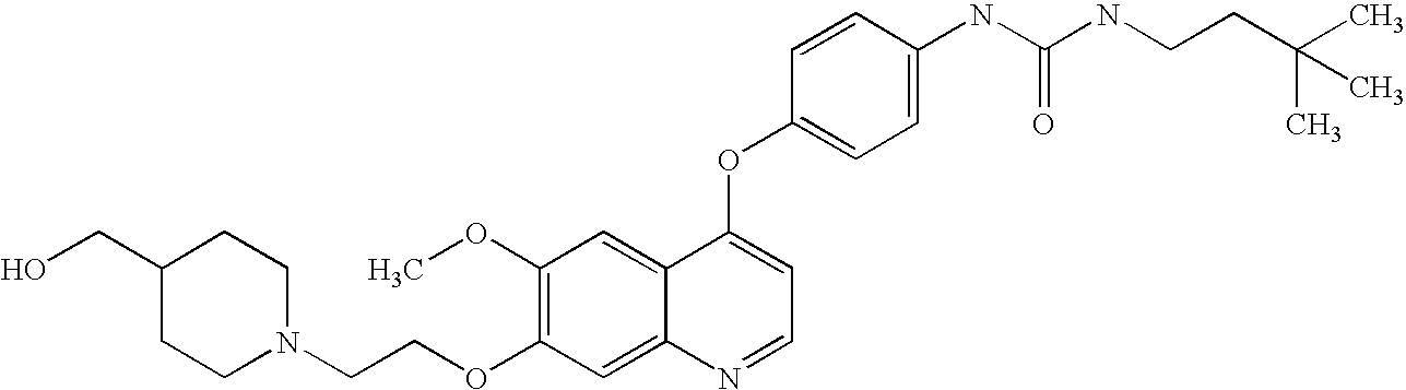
C1(OC)=C(OCCN2CCC(CO)CC2)C=C2C(=C1)C(OC1=CC=C(NC(NCCC(C)(C)C)=O)C=C1)=CC=N2
